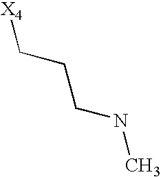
[X4]CCCNC
